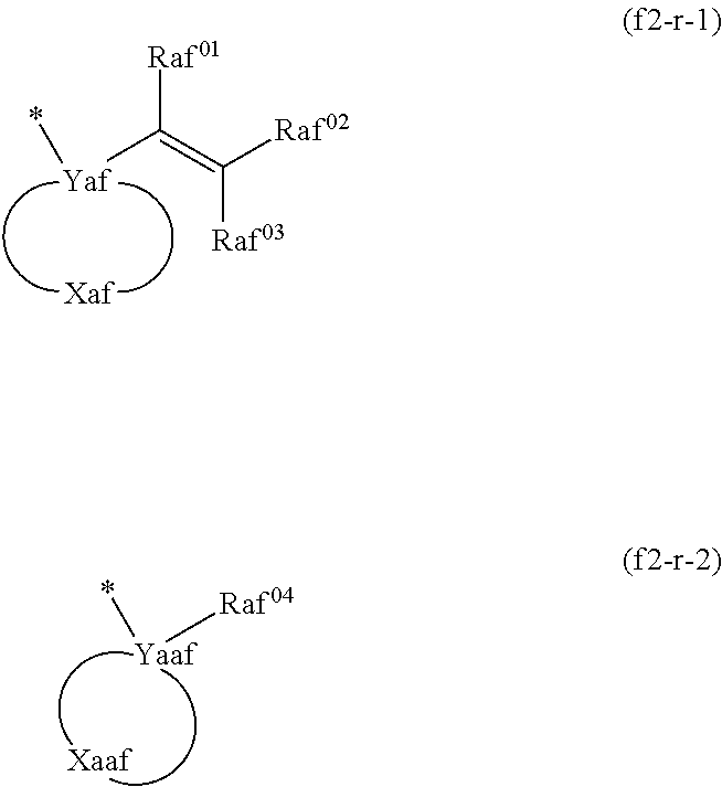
[Yaf](C(=C([Raf02])[Raf03])[Raf01])*.[Yaaf]([Raf04])*
